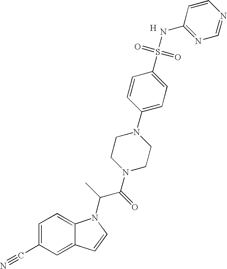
C1=C(C#N)C=C2C(=C1)N(C(C(N1CCN(C3=CC=C(S(=O)(=O)NC4=NC=NC=C4)C=C3)CC1)=O)C)C=C2.[H]
